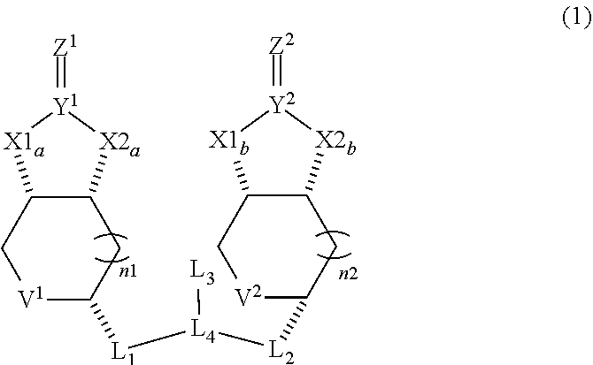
C12C(C[V1]C([L1][L4]([L2]C3[V2]CC4C(C3)[X2b][Y2](=[Z2])[X1b]4)[L3])C1)[X1a][Y1](=[Z1])[X2a]2
